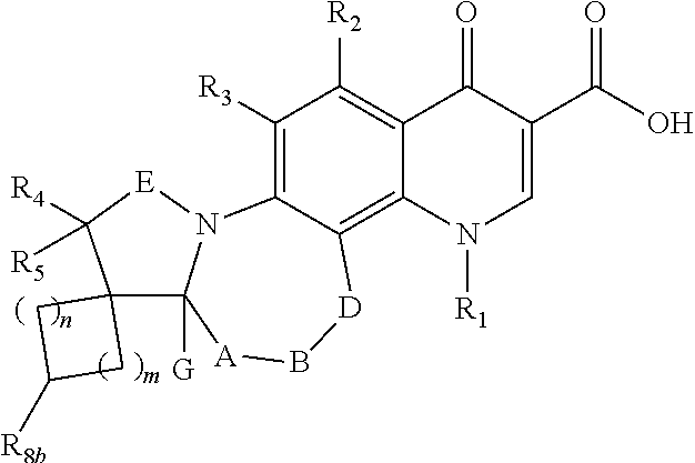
C1([R3])=C2C(=C3C(=C1[R2])C(=O)C(C(O)=O)=CN3[R1])[D]B[A]C1([G])N2[E]C([R4])([R5])C12CC([R8b])C2
